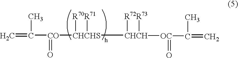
C=C([CO](=O)[CHCHS]([CHCH]([OC](C(=C)C)=O)([R72])[R73])([R70])[R71])C
